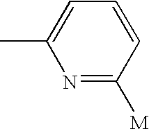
C1(C)=CC=CC([M])=N1
